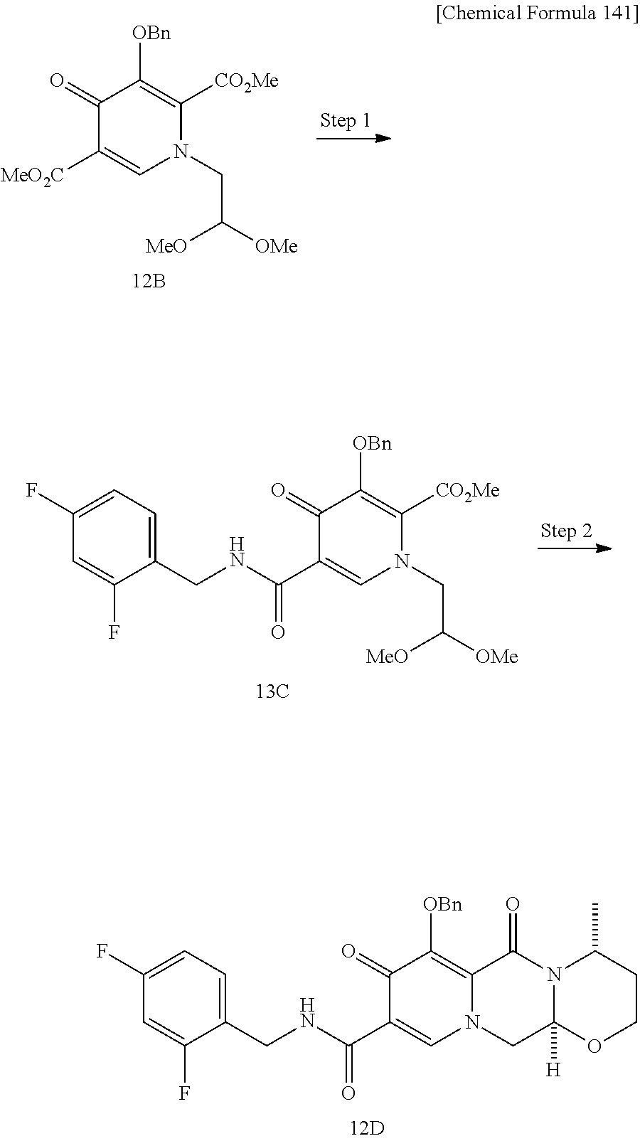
C1(=O)C(C(NCC2=CC=C(F)C=C2F)=O)=CN(CC([OMe])[MeO])C([CO2Me])=C1[OBn].C1(=O)C([MeO2C])=CN(CC([OMe])[MeO])C([CO2Me])=C1[OBn].C1(=O)C(C(NCC2=CC=C(F)C=C2F)=O)=CN2C(=C1[OBn])C(=O)N1C([H])(C2)OCCC1C
